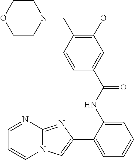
C1(C2=CC=CC=C2NC(C2=CC(OC)=C(CN3CCOCC3)C=C2)=O)=CN2C(=N1)N=CC=C2
